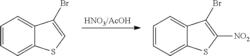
C1=CC=C2C(=C1)C(Br)=CS2.C1=CC=C2C(=C1)C(Br)=C([NO2])S2
